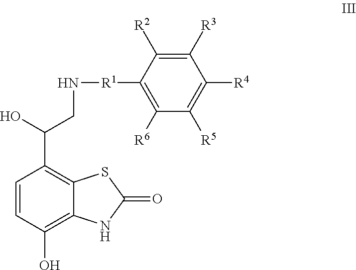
C1=CC(O)=C2C(=C1C(CN[R1]C1=C([R6])C([R5])=C([R4])C([R3])=C1[R2])O)SC(=O)N2
